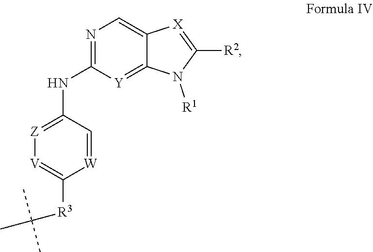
N1=C(NC2=[Z][V]=C([R3]C(C)(C)C)[W]=C2)[Y]=C2C(=C1)[X]=C([R2])N2[R1]
